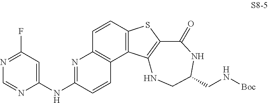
C(N[Boc])C1CNC2=C(SC3=C2C2=C(C=C3)N=C(NC3=CC(F)=NC=N3)C=C2)C(=O)N1
